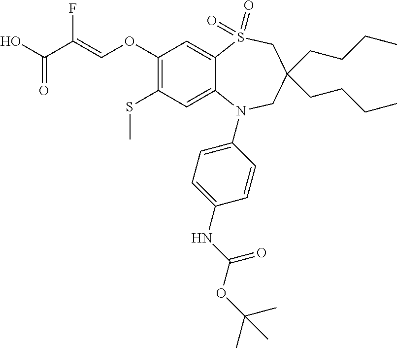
OC(C(=COC1=C(SC)C=C2C(=C1)S(=O)(=O)CC(CCCC)(CCCC)CN2C1=CC=C(NC(=O)OC(C)(C)C)C=C1)F)=O
